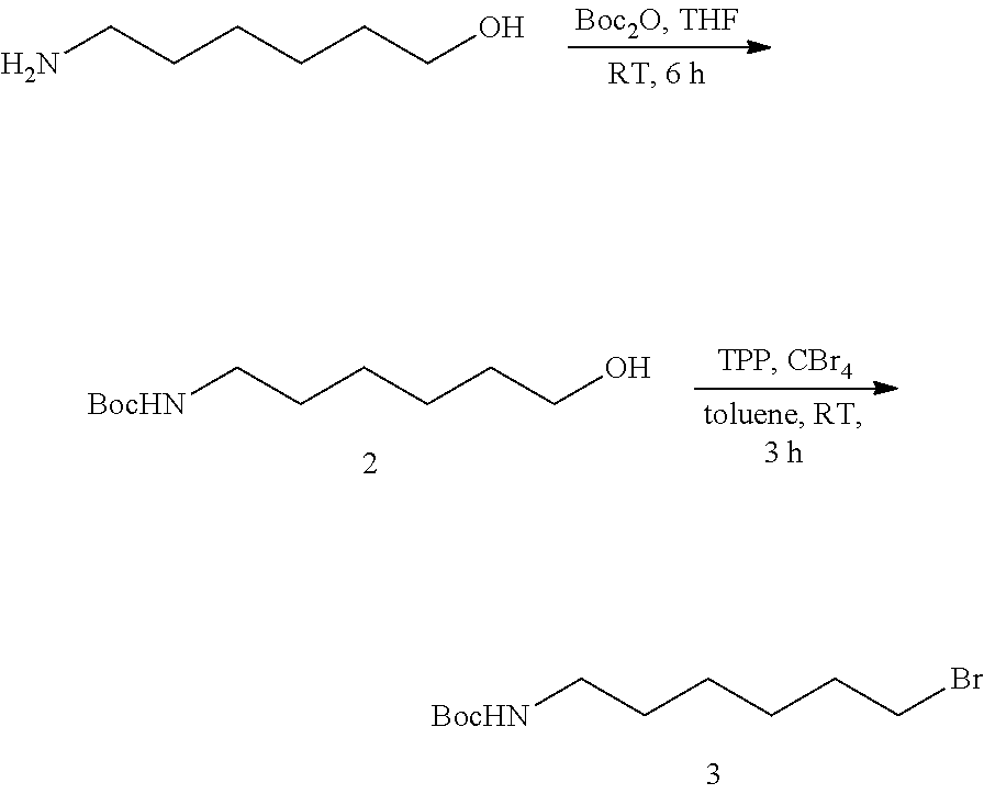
NCCCCCCO.[BocHN]CCCCCCO.[BocHN]CCCCCCBr
